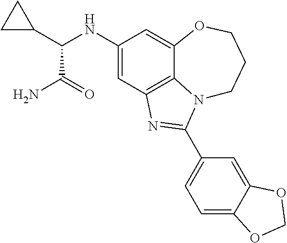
C1(NC(C2CC2)C(N)=O)=CC2=C3C(=C1)OCCCN3C(C1=CC=C3C(=C1)OCO3)=N2
